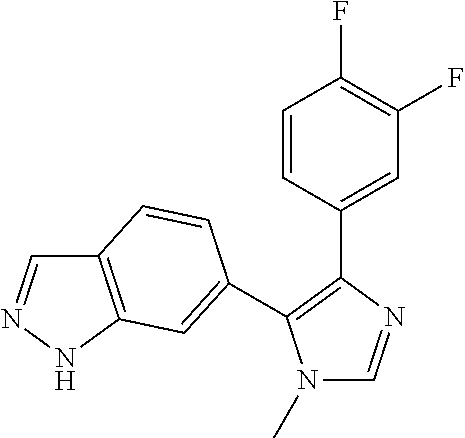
N1(C)C=NC(C2=CC(F)=C(F)C=C2)=C1C1=CC2=C(C=NN2)C=C1
